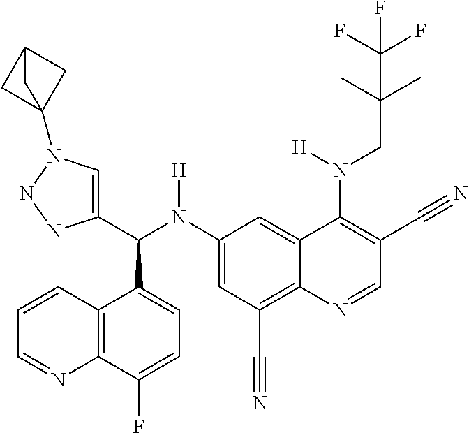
C1(N(C(C2=CN(C34CC(C3)C4)NN2)C2=CC=C(F)C3=C2C=CC=N3)[H])=CC(C#N)=C2C(=C1)C(N(CC(C)(C)C(F)(F)F)[H])=C(C#N)C=N2
